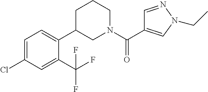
C1=C(Cl)C=C(C(F)(F)F)C(C2CN(C(=O)C3=CN(CC)N=C3)CCC2)=C1
